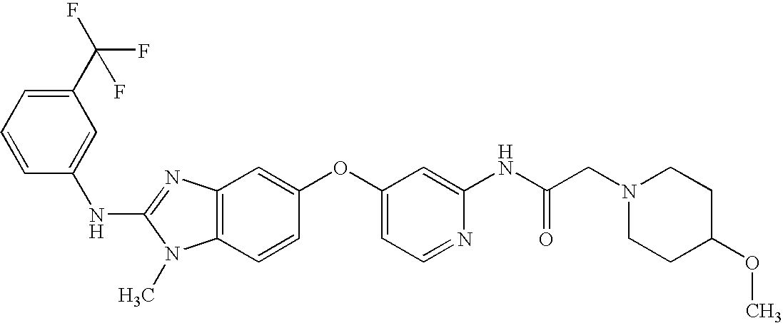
N(C1=NC2=C(N1C)C=CC(OC1=CC=NC(NC(CN3CCC(OC)CC3)=O)=C1)=C2)C1=CC(C(F)(F)F)=CC=C1
